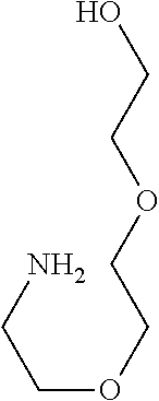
C(OCCOCCO)CN
